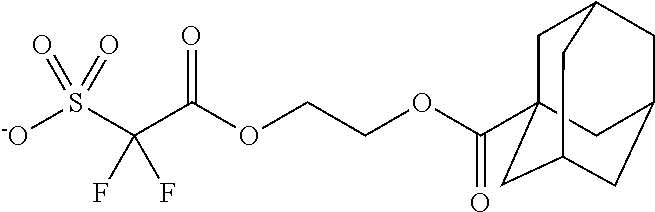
O(C(C(S([-O])(=O)=O)(F)F)=O)CCOC(=O)C12CC3CC(CC(C1)C3)C2
